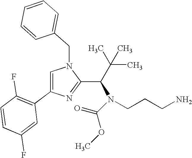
C1=C(C2=C(F)C=CC(F)=C2)N=C(C(N(CCCN)C(OC)=O)C(C)(C)C)N1CC1=CC=CC=C1
